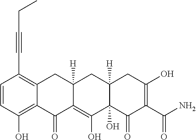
C1=CC(O)=C2C(=C1C#CCC)CC1([H])C(=C(O)C3(O)C([H])(C1)CC(O)=C(C(N)=O)C3=O)C2=O
